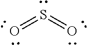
O=S=O
